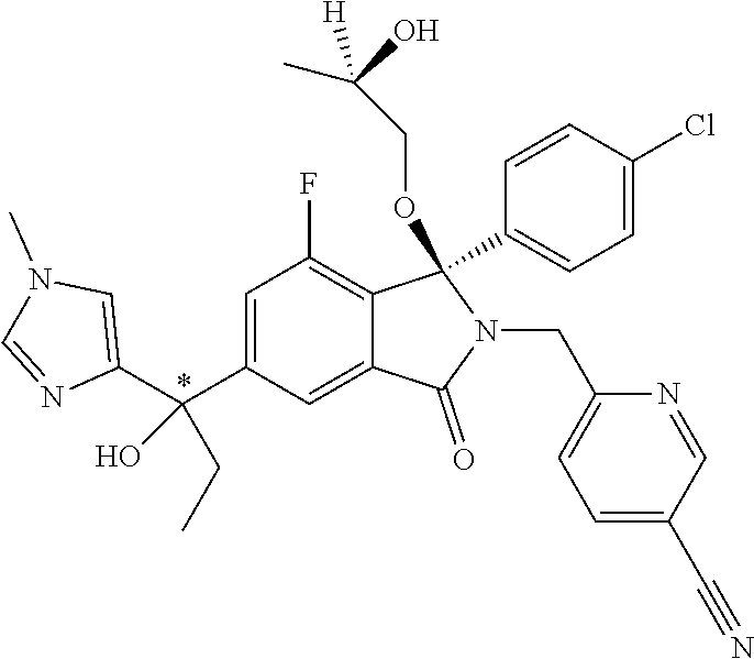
C1=C(C(C2=CN(C)C=N2)(O)CC)C=C2C(=C1F)C(C1=CC=C(Cl)C=C1)(OCC(O)(C)[H])N(CC1=CC=C(C#N)C=N1)C2=O
